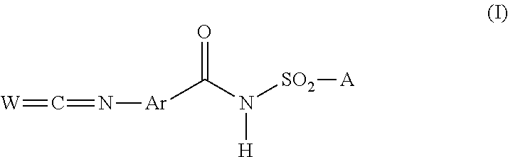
[W]=C=N[Ar]C(N([SO2][A])[H])=O
